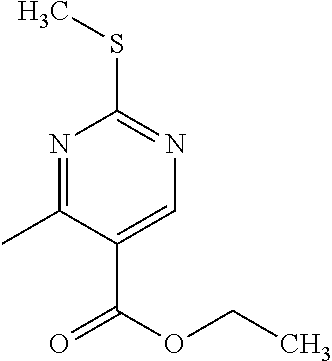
N1=C(C)C(C(OCC)=O)=CN=C1SC
